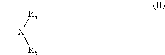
C[X]([R5])[R6]
